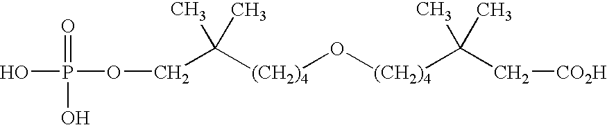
O(P(=O)(O)O)CC([(CH2)4]O[(CH2)4]C(C)(C)C[CO2H])(C)C
